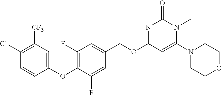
C1(Cl)=C([CF3])C=C(OC2=C(F)C=C(COC3=NC(=O)N(C)C(N4CCOCC4)=C3)C=C2F)C=C1
